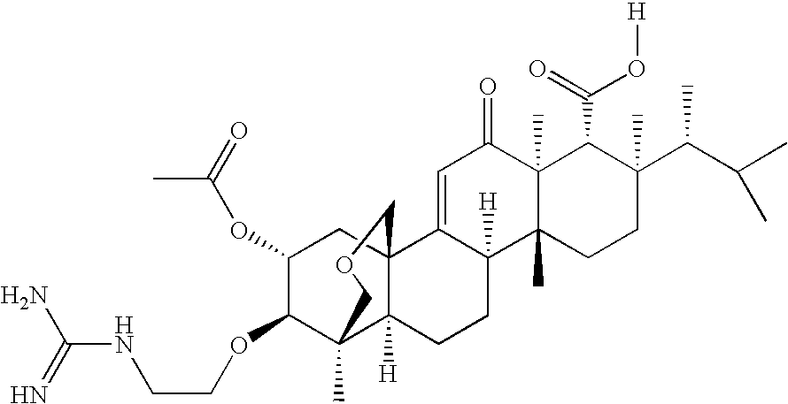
C1=C2C([H])(C3(C)C(C)(C1=O)C(C(=O)O[H])C(C(C(C)C)C)(C)CC3)CCC1([H])C3(C)C(OCCNC(N)=N)C(OC(C)=O)CC21COC3
